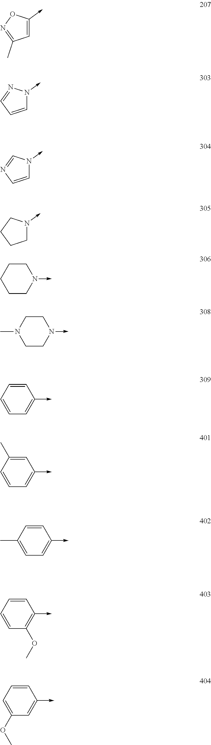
C1=C(->C)ON=C1C.C1=CC=NN1->C.C1=CN=CN1->C.C1N(->C)CCC1.C1CN(->C)CCC1.C1CN(->C)CCN1C.C1=CC=CC(->C)=C1.C1=CC(C)=CC(->C)=C1.C1=C(C)C=CC(->C)=C1.C1=CC=CC(->C)=C1OC.C1(OC)=CC=CC(->C)=C1
